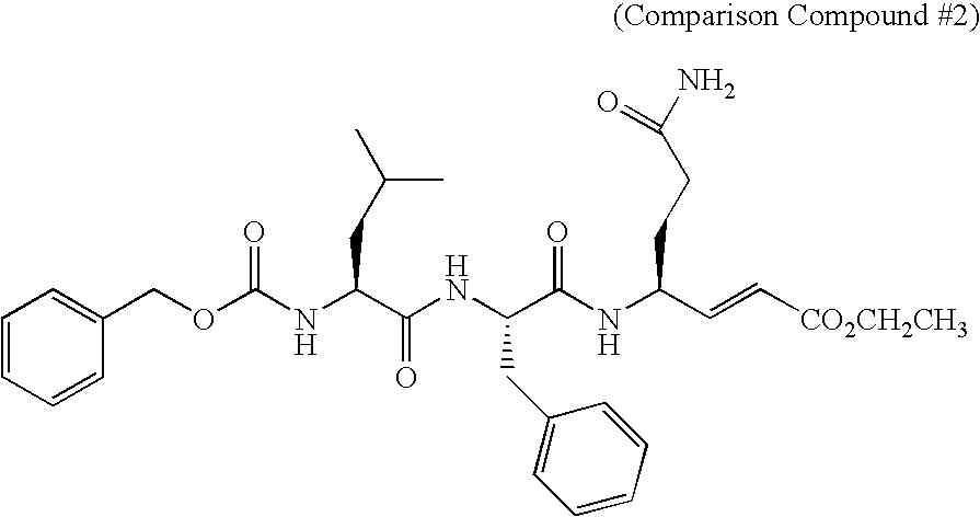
C1(COC(NC(C(NC(C(NC(C=C[CO2CH2CH3])CCC(N)=O)=O)CC2=CC=CC=C2)=O)CC(C)C)=O)=CC=CC=C1
